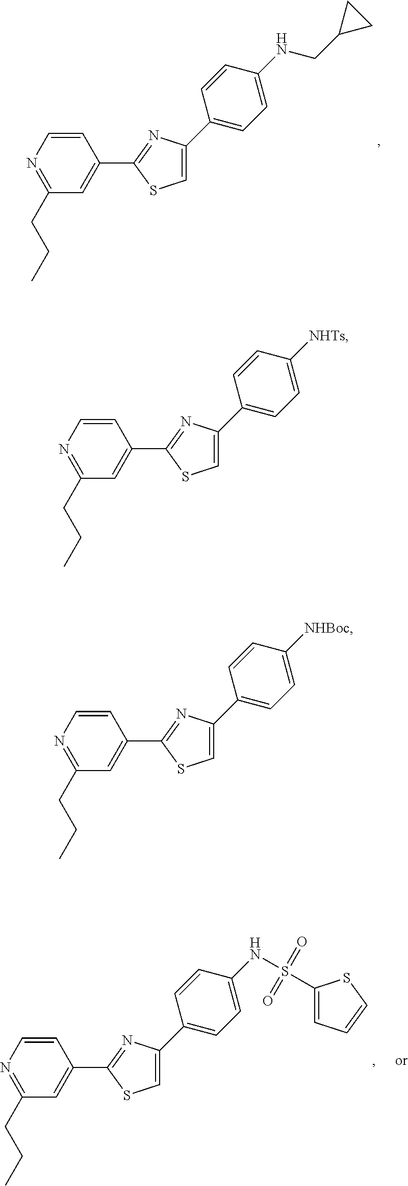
C1=CN=C(CCC)C=C1C1=NC(C2=CC=C(NCC3CC3)C=C2)=CS1.C1=CN=C(CCC)C=C1C1=NC(C2=CC=C(NS(=O)(=O)C3=CC=CS3)C=C2)=CS1.C1=CN=C(CCC)C=C1C1=NC(C2=CC=C([NHTs])C=C2)=CS1.C1=CN=C(CCC)C=C1C1=NC(C2=CC=C([NHBoc])C=C2)=CS1
